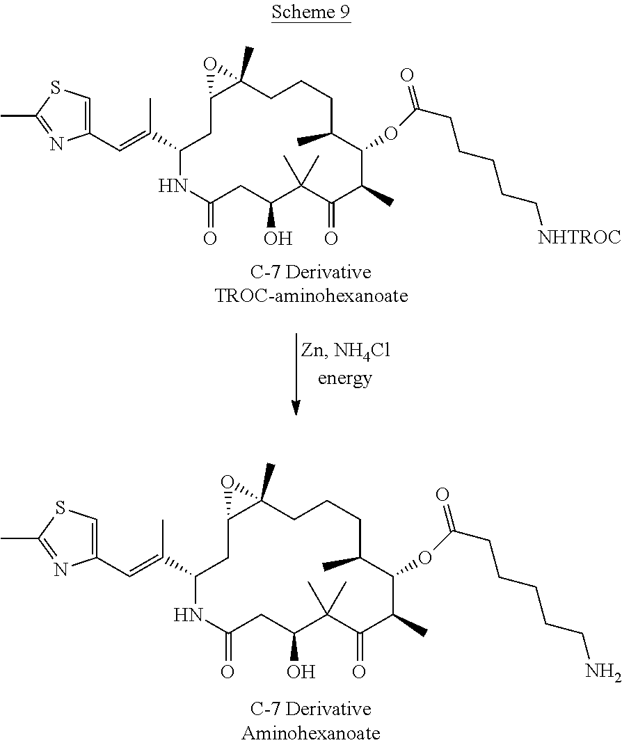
C1(C(C)=CC2=CSC(C)=N2)NC(=O)CC(O)C(C)(C)C(=O)C(C)C(OC(CCCCCN)=O)C(C)CCCC2(C)C(C1)O2.C1(C(C)=CC2=CSC(C)=N2)NC(=O)CC(O)C(C)(C)C(=O)C(C)C(OC(CCCCC[NHTROC])=O)C(C)CCCC2(C)C(C1)O2
